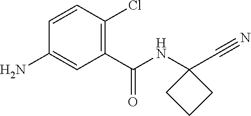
C1=CC(Cl)=C(C(NC2(C#N)CCC2)=O)C=C1N
